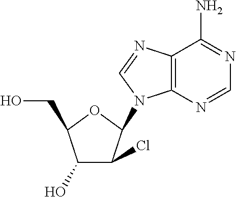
C1(O)C(Cl)C(N2C3=C(N=C2)C(N)=NC=N3)OC1CO
